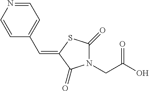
C1=NC=CC(C=C2C(=O)N(CC(O)=O)C(=O)S2)=C1
